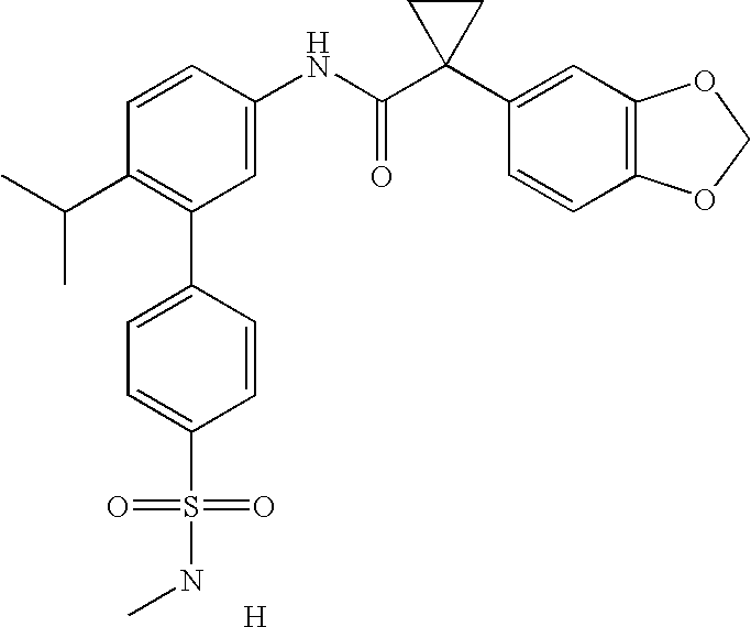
C1=CC(NC(C2(C3=CC4=C(C=C3)OCO4)CC2)=O)=CC(C2=CC=C(S(=O)(=O)NC)C=C2)=C1C(C)C.[H]
